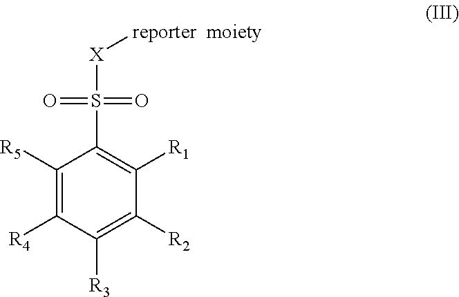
C1([R5])=C([R4])C([R3])=C([R2])C([R1])=C1S(=O)(=O)[X][reporter  moiety]
